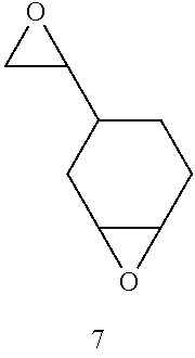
C12C(CCC(C3OC3)C1)O2
